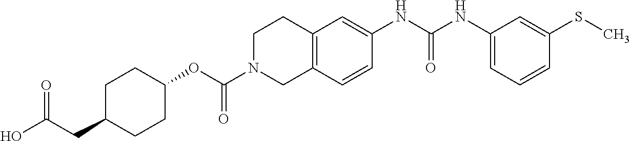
C1C(CC(O)=O)CCC(OC(N2CC3=C(CC2)C=C(NC(NC2=CC=CC(SC)=C2)=O)C=C3)=O)C1
